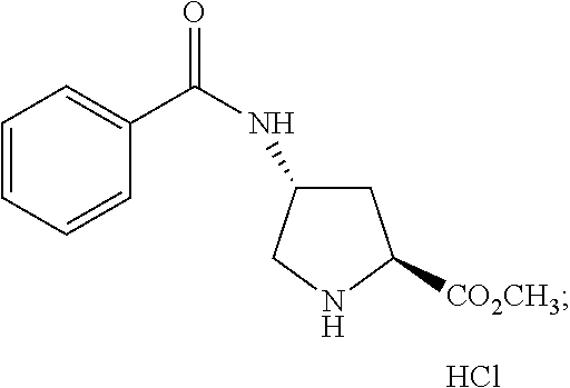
C1=CC=CC(C(NC2CC([CO2CH3])NC2)=O)=C1.Cl
